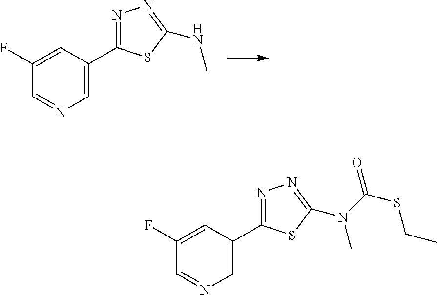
C1=NC=C(C2=NN=C(NC)S2)C=C1F.C1=NC=C(C2=NN=C(N(C)C(SCC)=O)S2)C=C1F
